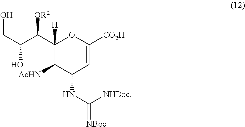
C(C(C(C1([H])C([AcHN])C(NC([NHBoc])=[NBoc])C=C([CO2H])O1)[OR2])O)O
